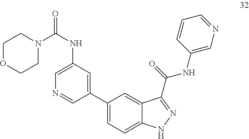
C1(NC(=O)N2CCOCC2)=CN=CC(C2=CC=C3C(=C2)C(C(NC2=CN=CC=C2)=O)=NN3)=C1
